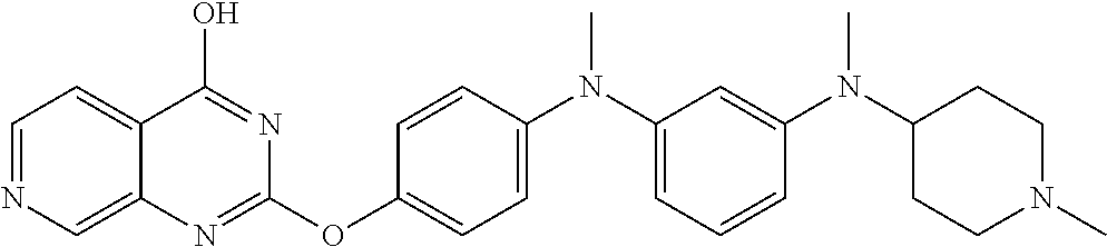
C1=NC=C2C(=C1)C(O)=NC(OC1=CC=C(N(C)C3=CC=CC(N(C)C4CCN(C)CC4)=C3)C=C1)=N2
